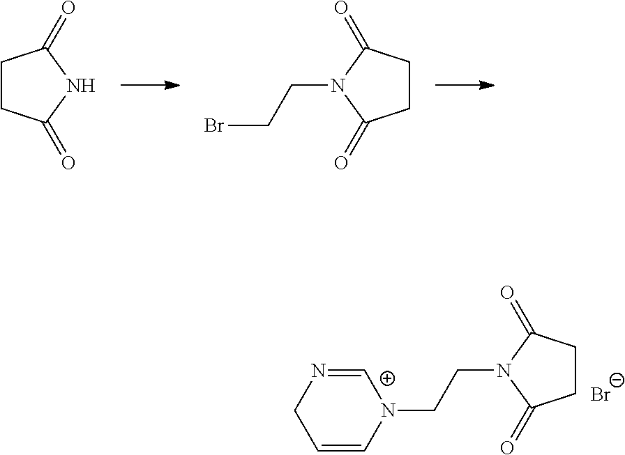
C1CC(=O)NC1=O.C1CC(=O)N(CCBr)C1=O.[Br-].C1CC(=O)N(CCN2C=CCN=C2)C1=O
